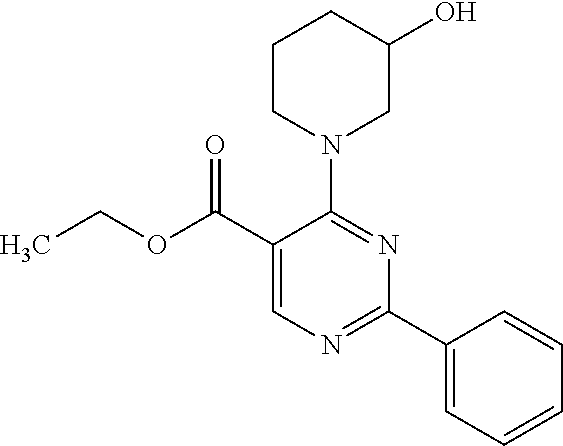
N1(C2=NC(C3=CC=CC=C3)=NC=C2C(OCC)=O)CC(O)CCC1
